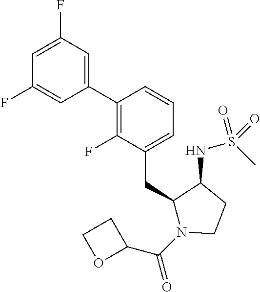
C1(C2=C(F)C(CC3N(C(C4CCO4)=O)CCC3NS(C)(=O)=O)=CC=C2)=CC(F)=CC(F)=C1
